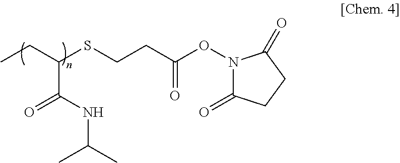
CCC(SCCC(ON1C(=O)CCC1=O)=O)C(NC(C)C)=O
